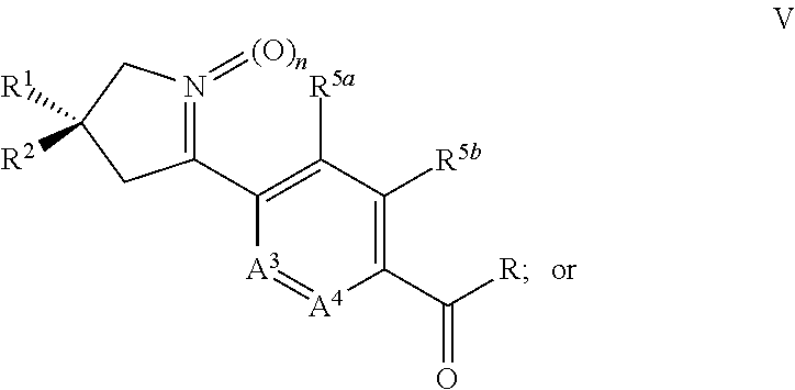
C1(C2=C([R5a])C([R5b])=C(C([R])=O)[A4]=[A3]2)=N(=[(O)n])CC([R1])([R2])C1
